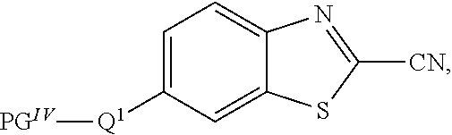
C1=C([Q1][PGIV])C=C2C(=C1)N=C([CN])S2
